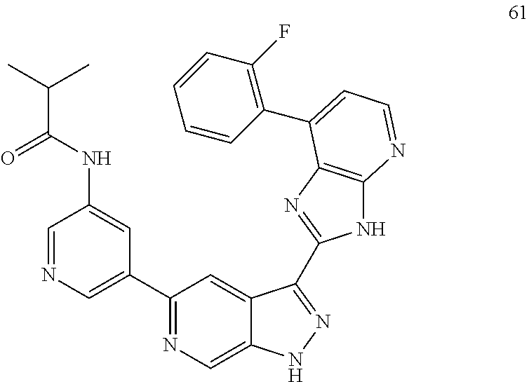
C1(C2=CN=CC(NC(=O)C(C)C)=C2)=NC=C2C(=C1)C(C1=NC3=C(N1)N=CC=C3C1=C(F)C=CC=C1)=NN2
